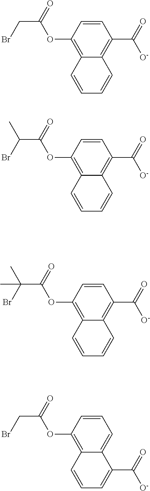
C1=CC(OC(CBr)=O)=C2C(=C1C(=O)[O-])C=CC=C2.C1=CC(OC(C(Br)C)=O)=C2C(=C1C(=O)[O-])C=CC=C2.C1=CC(OC(C(Br)(C)C)=O)=C2C(=C1C(=O)[O-])C=CC=C2.C1=CC(OC(CBr)=O)=C2C(=C1)C(C([O-])=O)=CC=C2
